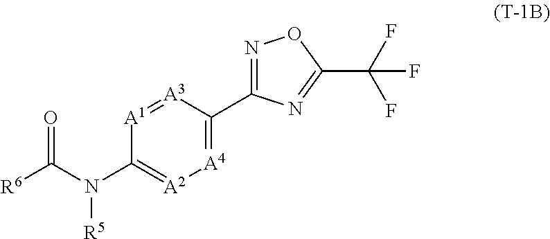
N1=C(C2=[A4][A2]=C(N(C([R6])=O)[R5])[A1]=[A3]2)N=C(C(F)(F)F)O1
